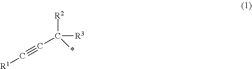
C(C([R2])([R3])*)#C[R1]
